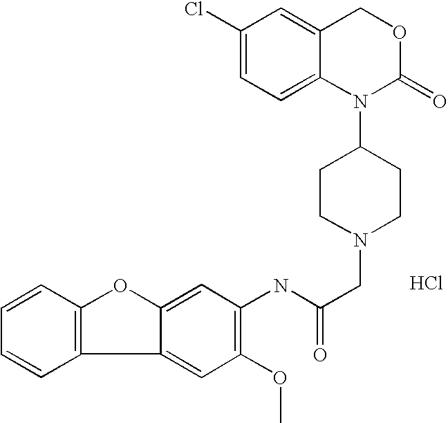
N(C(CN1CCC(N2C(=O)OCC3=CC(Cl)=CC=C23)CC1)=O)C1=C(OC)C=C2C(=C1)OC1=C2C=CC=C1.Cl
